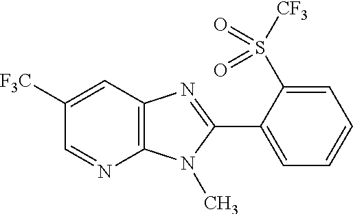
C1=NC2=C(C=C1[F3C])N=C(C1=CC=CC=C1S([CF3])(=O)=O)N2C
